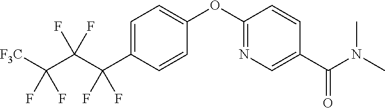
C1=C(C(C(F)(F)C([F3C])(F)F)(F)F)C=CC(OC2=NC=C(C(N(C)C)=O)C=C2)=C1
